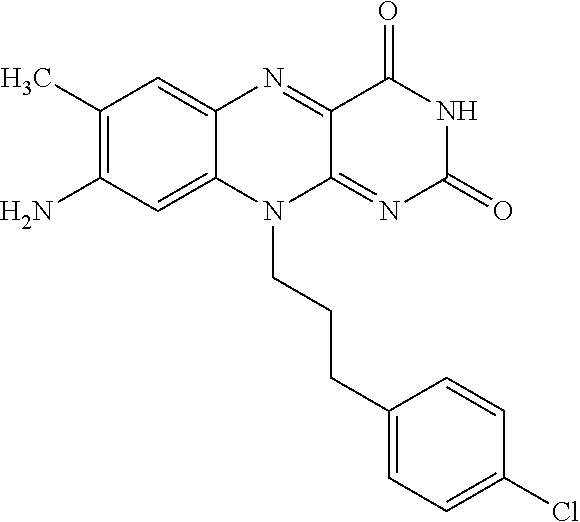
C1(C)=C(N)C=C2C(=C1)N=C1C(=NC(=O)NC1=O)N2CCCC1=CC=C(Cl)C=C1
